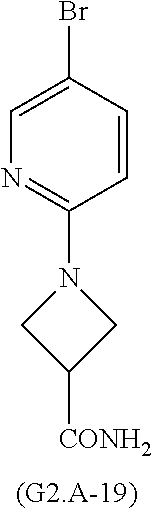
C1=C(Br)C=CC(N2CC([CONH2])C2)=N1
